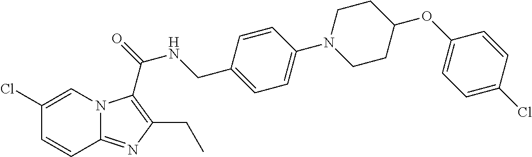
C1(Cl)=CN2C(=NC(CC)=C2C(=O)NCC2=CC=C(N3CCC(OC4=CC=C(Cl)C=C4)CC3)C=C2)C=C1
